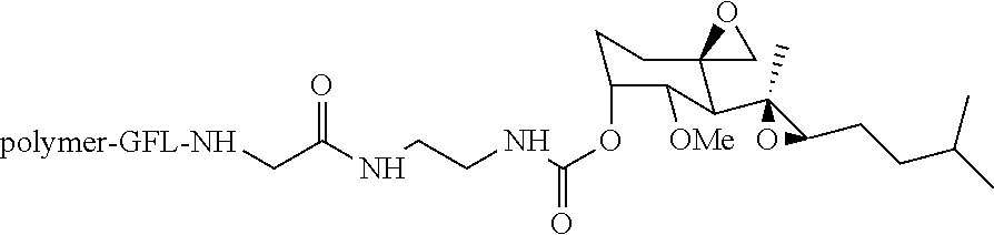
C1C(OC(NCCNC(C[polymer-GFL-NH])=O)=O)C([OMe])C(C2(C)C(CCC(C)C)O2)C2(C1)CO2
